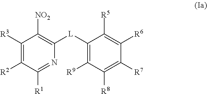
C1([R3])=C([R2])C([R1])=NC([L]C2=C([R9])C([R8])=C([R7])C([R6])=C2[R5])=C1[NO2]
